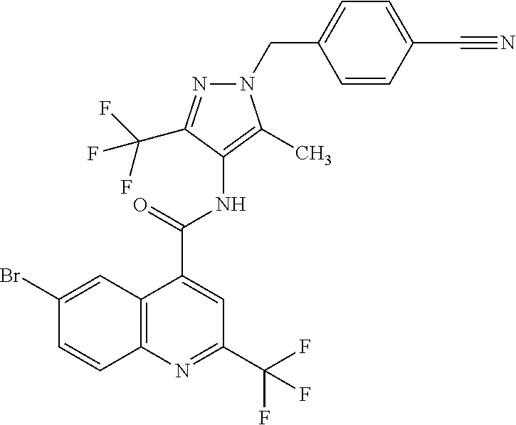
C12=C(N=C(C(F)(F)F)C=C1C(=O)NC1=C(C)N(CC3=CC=C(C#N)C=C3)N=C1C(F)(F)F)C=CC(Br)=C2
